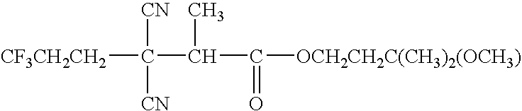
[CF3CH2CH2]C([CN])([CN])C(C(=O)[OCH2CH2C(CH3)2(OCH3)])C
